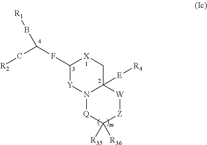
C1(FC(C[R2])B[R1])[Y]N2C([E][R4])(C[X]1)[W][Z]C([R35])([R36])[Q]2
